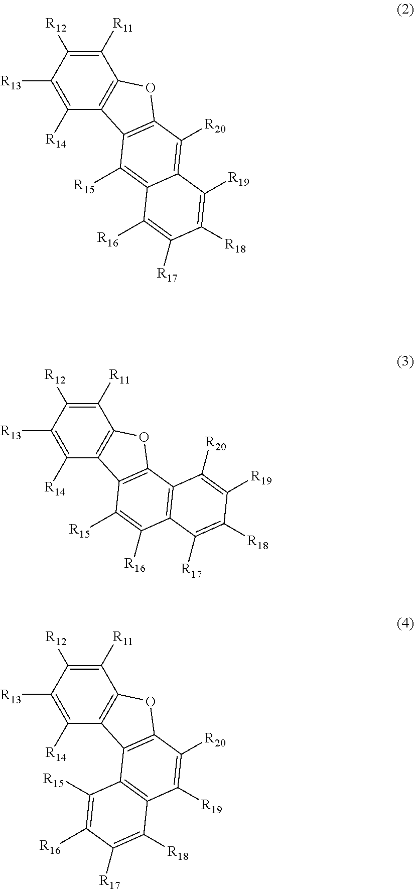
C1([R11])=C([R12])C([R13])=C([R14])C2=C1OC1=C2C([R15])=C2C(=C1[R20])C([R19])=C([R18])C([R17])=C2[R16].C12=C(OC3=C1C1=C(C([R19])=C3[R20])C([R18])=C([R17])C([R16])=C1[R15])C([R11])=C([R12])C([R13])=C2[R14].C1([R11])=C([R12])C([R13])=C([R14])C2=C1OC1=C2C([R15])=C([R16])C2=C1C([R20])=C([R19])C([R18])=C2[R17]
